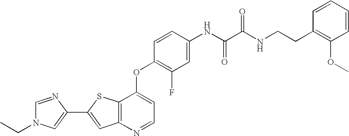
C12=C(SC(C3=CN(CC)C=N3)=C1)C(OC1=C(F)C=C(NC(C(NCCC3=C(OC)C=CC=C3)=O)=O)C=C1)=CC=N2
